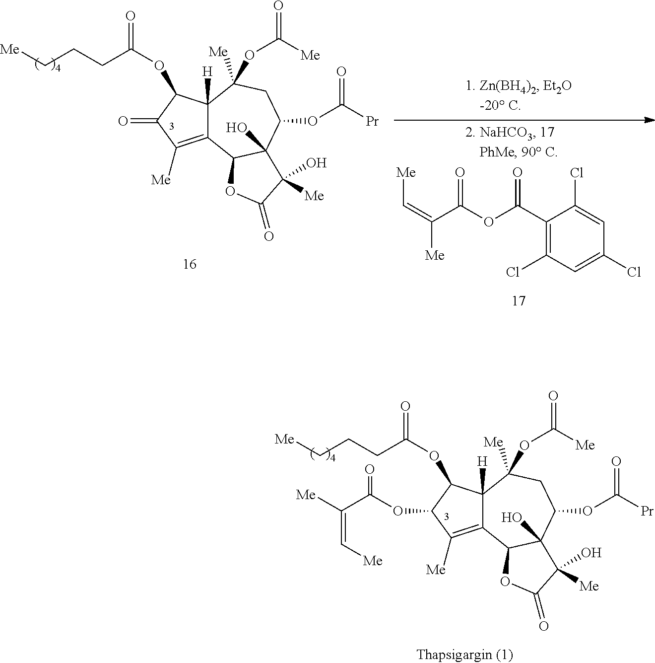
C12=C([Me])C(=O)C(OC(CCC[Me])=O)C1([H])C([Me])(OC(=O)[Me])CC(OC([Pr])=O)C1(O)C2OC(=O)C1([Me])O.C1(C(OC(C(=C[Me])[Me])=O)=O)=C(Cl)C=C(Cl)C=C1Cl.C12=C([Me])C(OC(C([Me])=C[Me])=O)C(OC(CCC[Me])=O)C1([H])C([Me])(OC(=O)[Me])CC(OC([Pr])=O)C1(O)C2OC(=O)C1([Me])O
